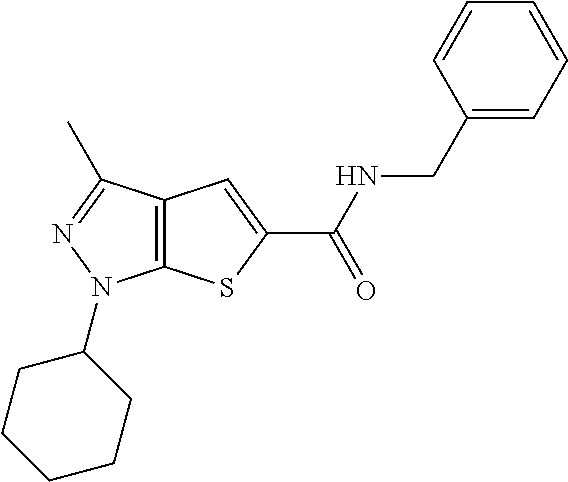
C12=C(SC(C(NCC3=CC=CC=C3)=O)=C1)N(C1CCCCC1)N=C2C
